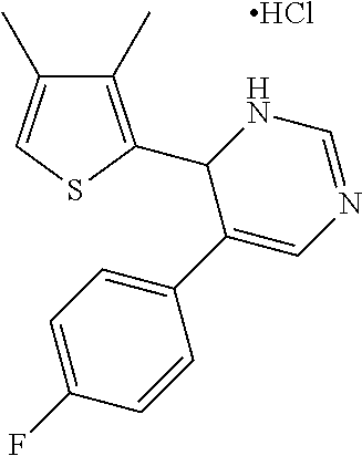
C1(C)=C(C2C(C3=CC=C(F)C=C3)=CN=CN2)SC=C1C.Cl
